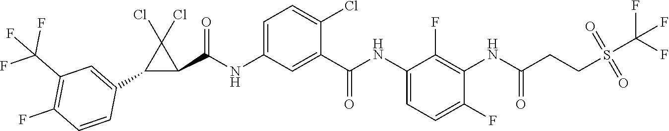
C1(NC(C2=CC(NC(C3C(Cl)(Cl)C3C3=CC(C(F)(F)F)=C(F)C=C3)=O)=CC=C2Cl)=O)=CC=C(F)C(NC(CCS(C(F)(F)F)(=O)=O)=O)=C1F
